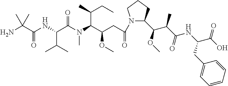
C(CC(C(N(C(C(NC(C(N)(C)C)=O)C(C)C)=O)C)C(C)CC)OC)(=O)N1CCCC1C(C(C)C(=O)NC(CC1=CC=CC=C1)C(O)=O)OC
